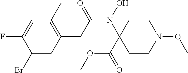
N(C(CC1=C(C)C=C(F)C(Br)=C1)=O)(C1(C(OC)=O)CCN(OC)CC1)O
